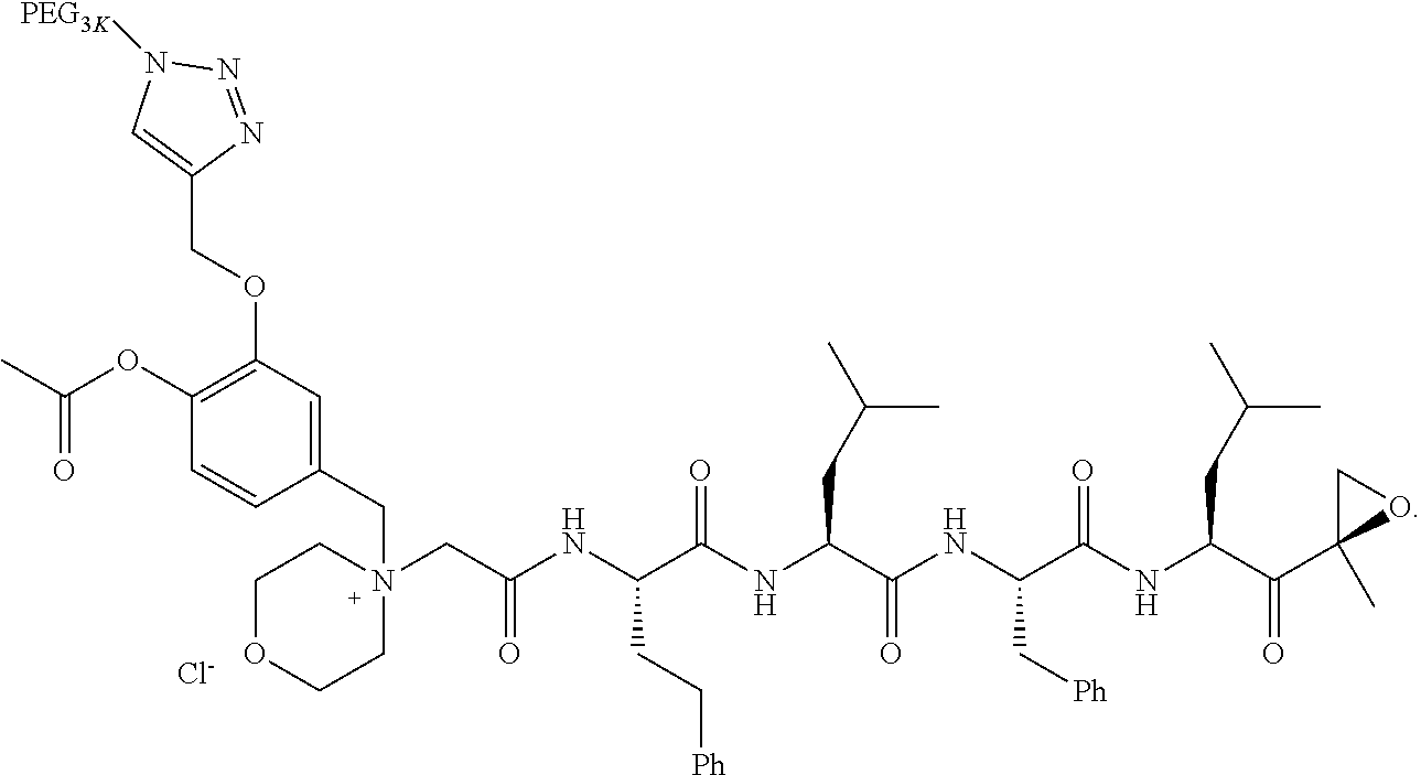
C1OCCN(CC(NC(C(NC(C(NC(C(NC(C(C2(C)OC2)=O)CC(C)C)=O)C[Ph])=O)CC(C)C)=O)CC[Ph])=O)(CC2=CC(OCC3=CN([PEG3K])N=N3)=C(OC(C)=O)C=C2)C1.[Cl-]
